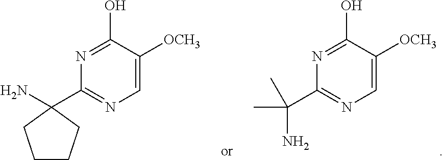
C1=C([OCH3])C(O)=NC(C(C)(C)N)=N1.C1=C([OCH3])C(O)=NC(C2(N)CCCC2)=N1
